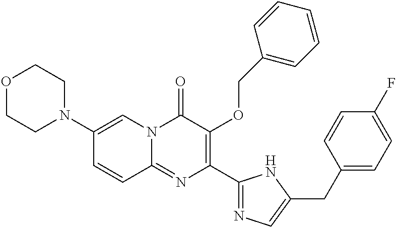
C1(N2CCOCC2)=CN2C(=NC(C3=NC=C(CC4=CC=C(F)C=C4)N3)=C(OCC3=CC=CC=C3)C2=O)C=C1
